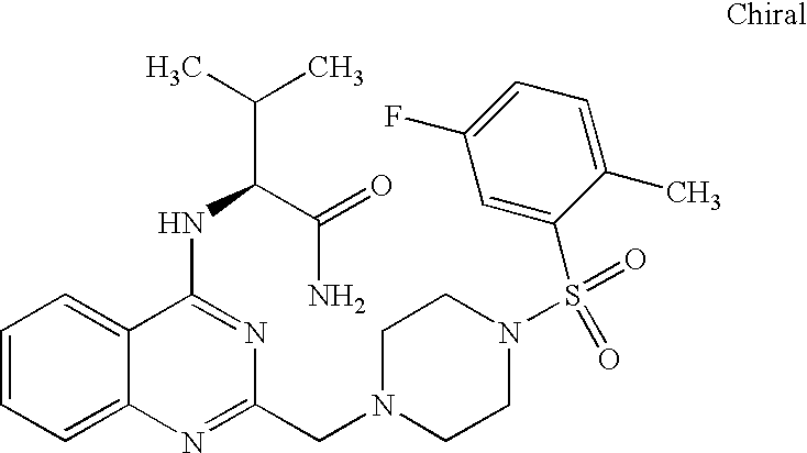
C1=CC=C2C(=C1)C(NC(C(C)C)C(=O)N)=NC(CN1CCN(S(=O)(=O)C3=CC(F)=CC=C3C)CC1)=N2
